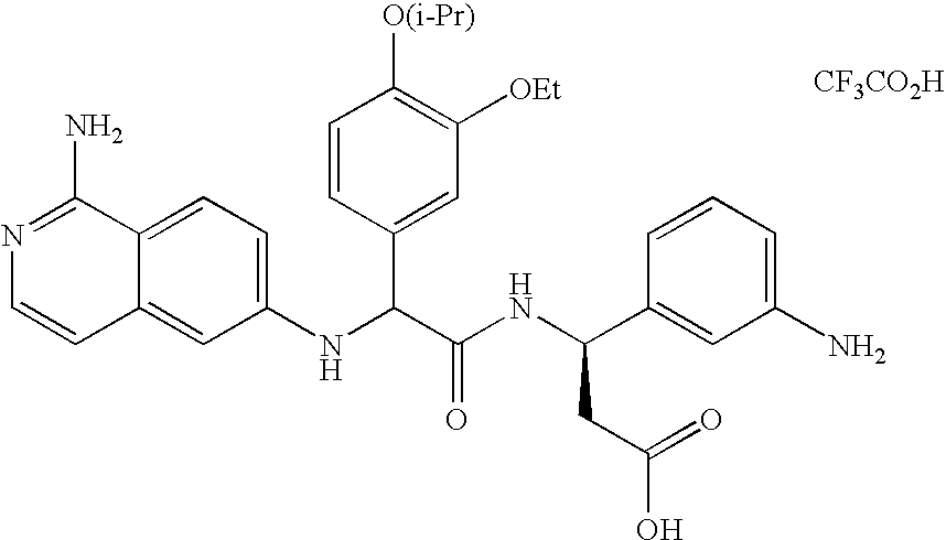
C1(NC(C(NC(C2=CC(N)=CC=C2)CC(O)=O)=O)C2=CC([OEt])=C([O(i-Pr)])C=C2)=CC=C2C(=C1)C=CN=C2N.[CF3CO2H]
